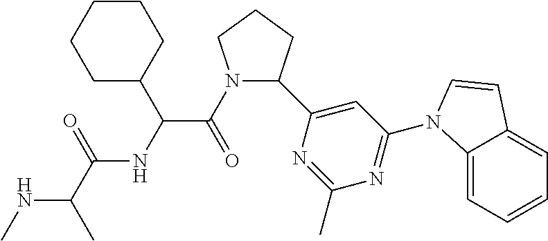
C1(C2=CC(N3C4=CC=CC=C4C=C3)=NC(C)=N2)CCCN1C(=O)C(NC(C(C)NC)=O)C1CCCCC1
